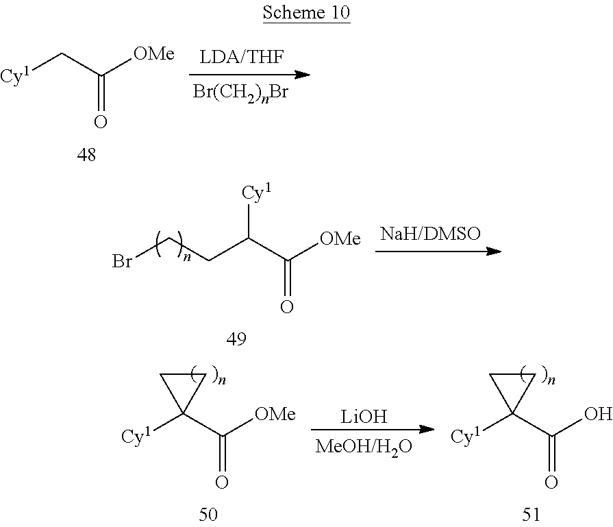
[Cy1]CC([OMe])=O.C(C([OMe])=O)(CCBr)[Cy1].[Cy1]C1(C(O)=O)CC1.[Cy1]C1(C([OMe])=O)CC1.[LiOH]
